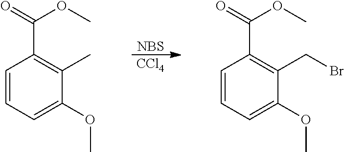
[NBS].[CCl4].C1=CC=C(OC)C(C)=C1C(OC)=O.C1=CC=C(OC)C(CBr)=C1C(OC)=O
